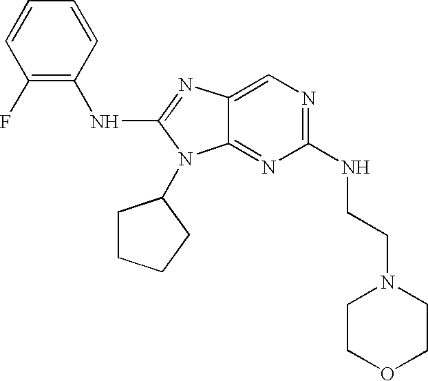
C1=CC(F)=C(NC2=NC3=CN=C(NCCN4CCOCC4)N=C3N2C2CCCC2)C=C1
